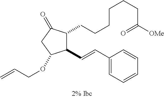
C1(C=CC2=CC=CC=C2)C(CCCCCCC([OMe])=O)C(=O)CC1OCC=C
